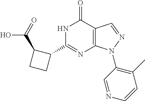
N1C(C2C(C(=O)O)CC2)=NC2=C(C1=O)C=NN2C1=C(C)C=CN=C1
